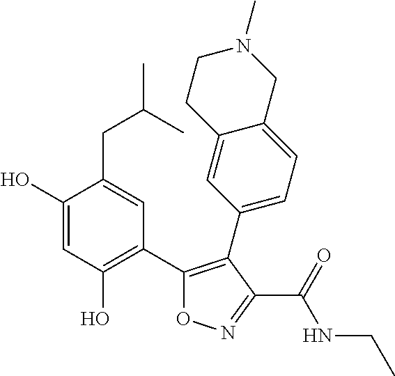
C1(O)=CC(O)=C(C2=C(C3=CC=C4C(=C3)CCN(C)C4)C(C(=O)NCC)=NO2)C=C1CC(C)C
